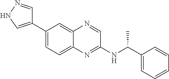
C1(C2=CNN=C2)=CC=C2C(=C1)N=CC(NC(C1=CC=CC=C1)C)=N2
